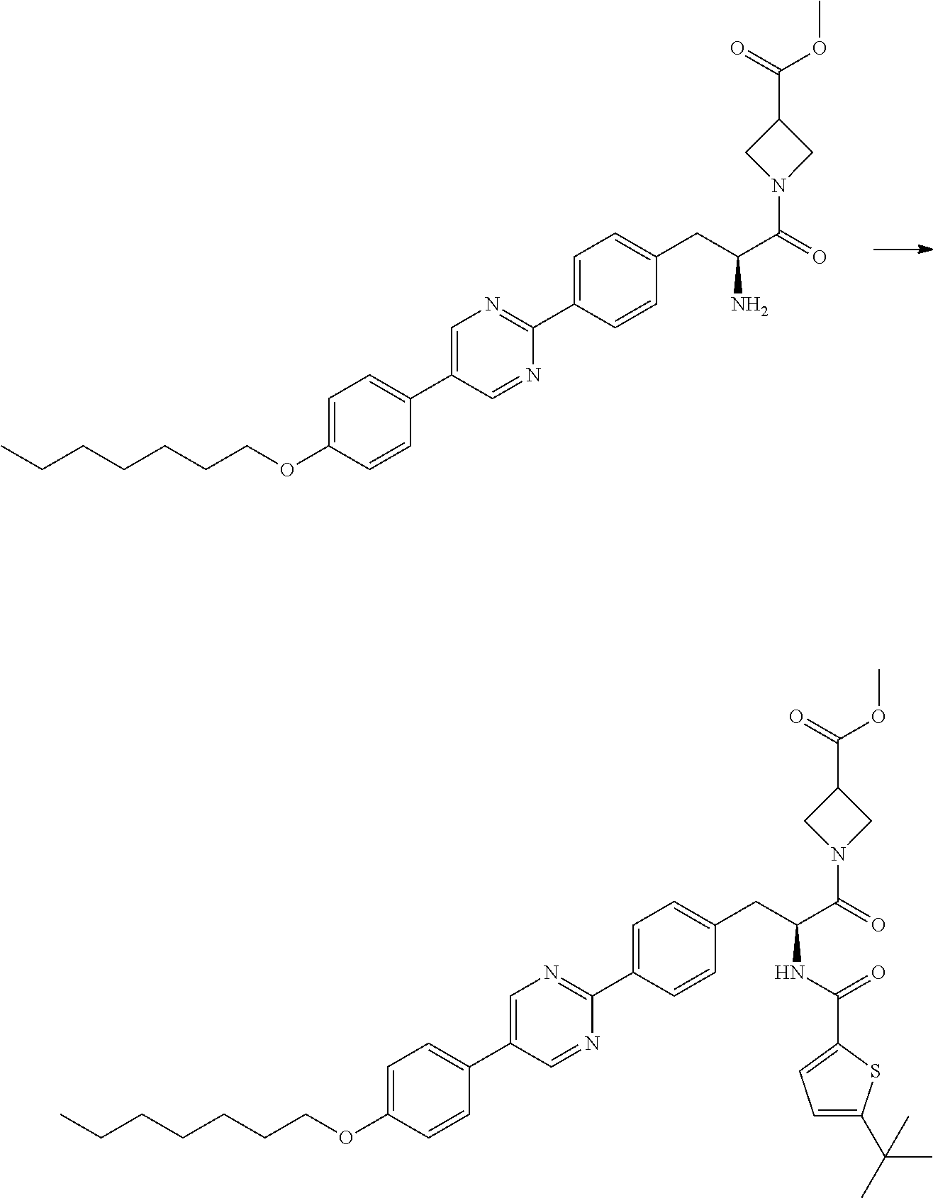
CCCCCCCOC1=CC=C(C2=CN=C(C3=CC=C(CC(C(=O)N4CC(C(=O)OC)C4)N)C=C3)N=C2)C=C1.CCCCCCCOC1=CC=C(C2=CN=C(C3=CC=C(CC(C(=O)N4CC(C(=O)OC)C4)NC(C4=CC=C(C(C)(C)C)S4)=O)C=C3)N=C2)C=C1
